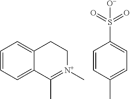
C1=CC=C2C(=C1)CC[N+](C)=C2C.C1=CC(C)=CC=C1S(=O)(=O)[O-]
